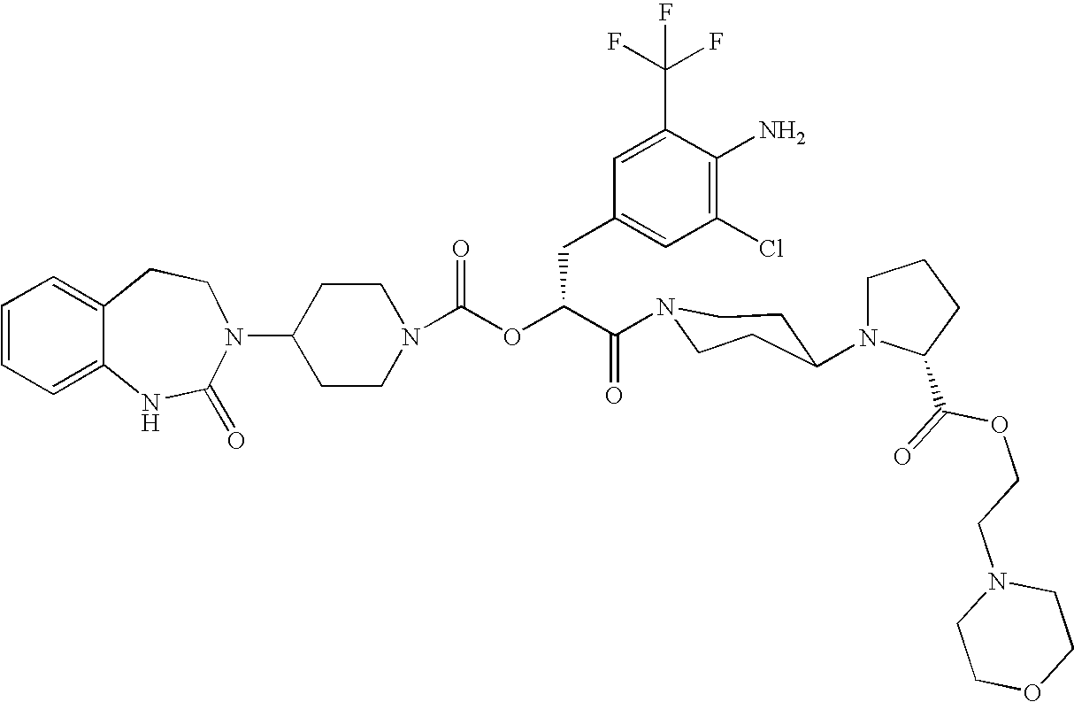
C12=CC=CC=C1NC(=O)N(C1CCN(C(OC(C(=O)N3CCC(N4CCCC4C(=O)OCCN4CCOCC4)CC3)CC3=CC(Cl)=C(N)C(C(F)(F)F)=C3)=O)CC1)CC2
